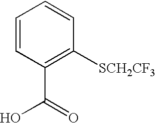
C1=CC(C(=O)O)=C([SCH2CF3])C=C1
